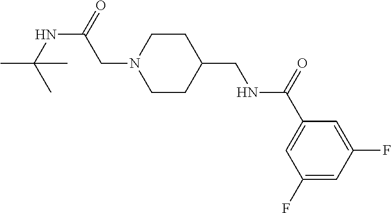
N1(CC(NC(C)(C)C)=O)CCC(CNC(C2=CC(F)=CC(F)=C2)=O)CC1
